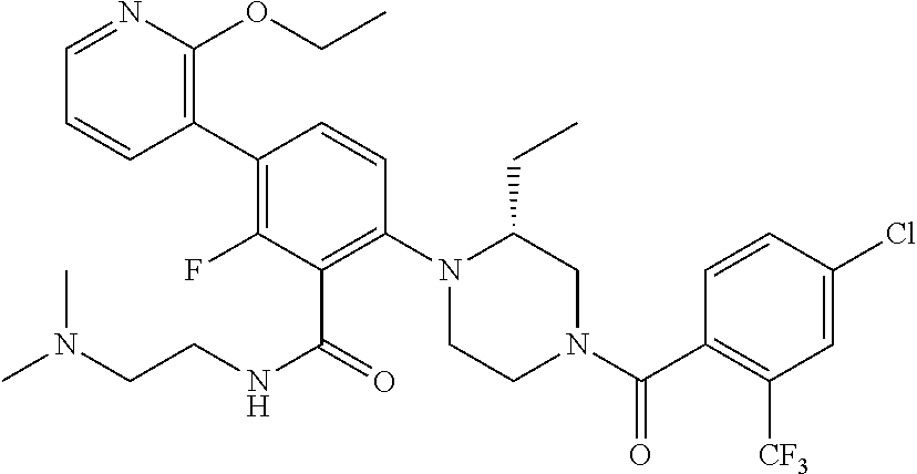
C1(C2=C(OCC)N=CC=C2)=C(F)C(C(NCCN(C)C)=O)=C(N2CCN(C(C3=C([CF3])C=C(Cl)C=C3)=O)CC2CC)C=C1
